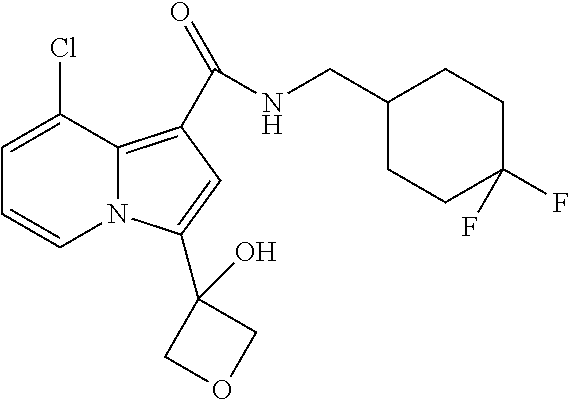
C1=C(Cl)C2=C(C(NCC3CCC(F)(F)CC3)=O)C=C(C3(O)COC3)N2C=C1
